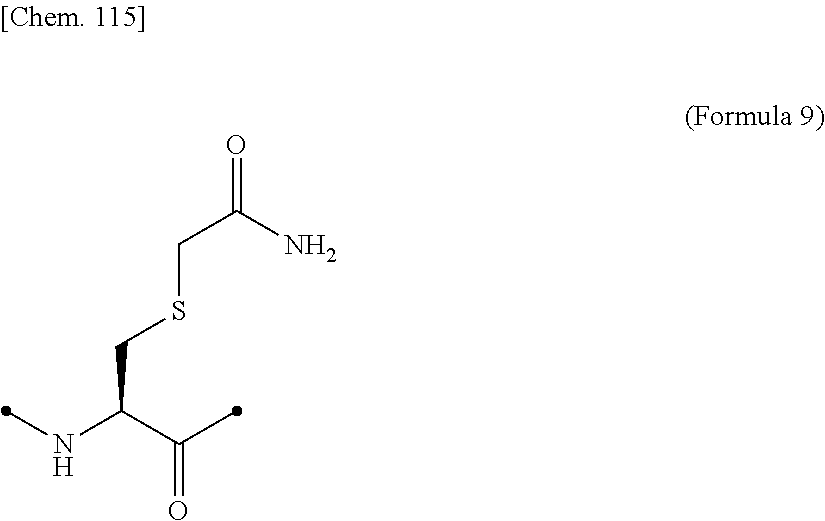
N(C(C(=O)C)CSCC(=O)N)C
